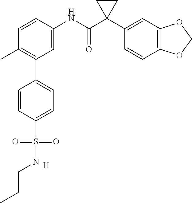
C1=C(NC(C2(C3=CC4=C(C=C3)OCO4)CC2)=O)C=CC(C)=C1C1=CC=C(S(=O)(=O)NCCC)C=C1.[H]
